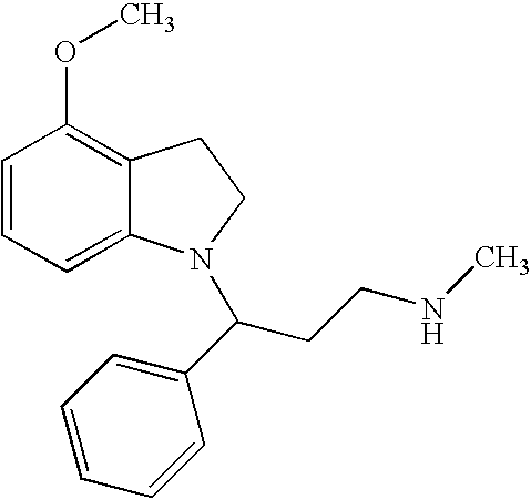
C1=CC=C2C(=C1OC)CCN2C(CCNC)C1=CC=CC=C1
